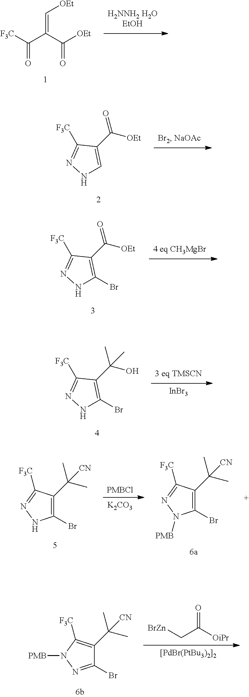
[F3C]C(C(C([OEt])=O)=C[OEt])=O.[F3C]C1=NNC=C1C(=O)[OEt].[F3C]C1=NNC(Br)=C1C(=O)[OEt].[InBr3].[F3C]C1=NNC(Br)=C1C(C)(O)C.[[PdBr(PtBu3)2]2].[BrZn]CC([OiPr])=O.C(C)(C)([CN])C1=C([F3C])N([PMB])N=C1Br.[K2CO3].[PMBCl].C(C)(C)([CN])C1=C(Br)NN=C1[F3C].C(C)(C)([CN])C1=C(Br)N([PMB])N=C1[F3C]
